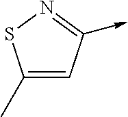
C1(C)=CC(->C)=NS1
